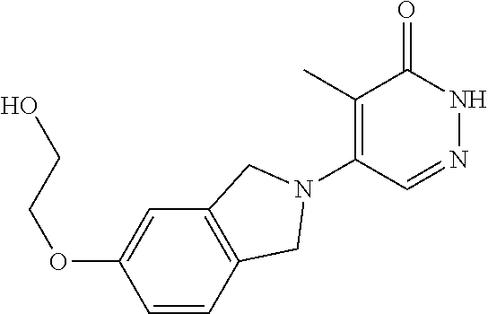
C1(C)=C(N2CC3=C(C=C(OCCO)C=C3)C2)C=NNC1=O
